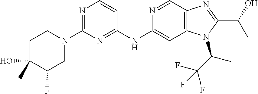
N1=C(N2CCC(O)(C)C(F)C2)N=C(NC2=CC3=C(C=N2)N=C(C(O)C)N3C(C(F)(F)F)C)C=C1
